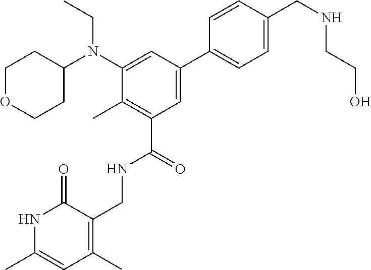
CCN(C1CCOCC1)C1=CC(C2=CC=C(CNCCO)C=C2)=CC(C(NCC2=C(C)C=C(C)NC2=O)=O)=C1C
